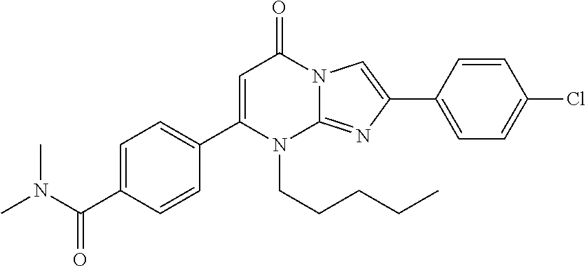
C1(C2=CC=C(C(N(C)C)=O)C=C2)=CC(=O)N2C(=NC(C3=CC=C(Cl)C=C3)=C2)N1CCCCC
